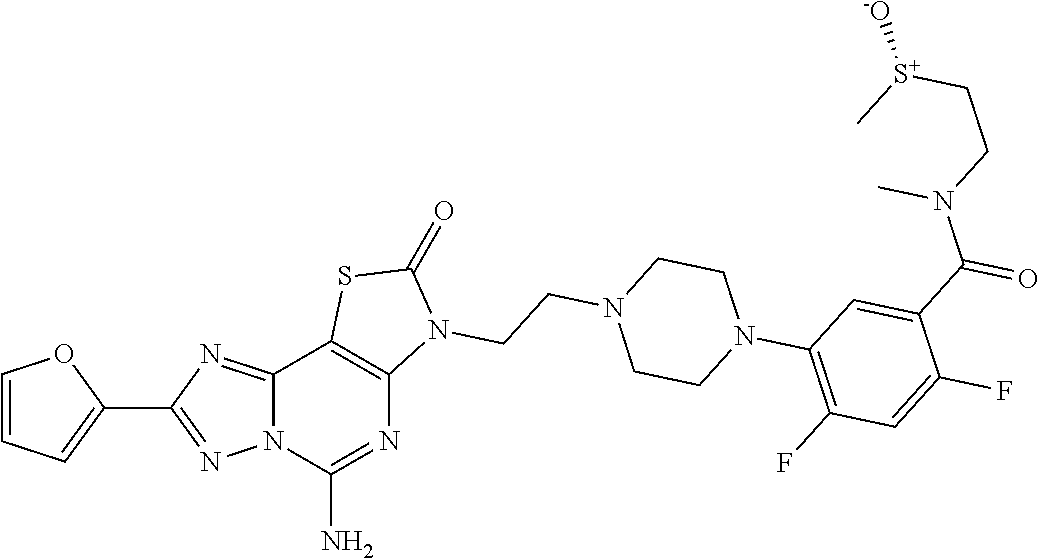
C1=CC=C(C2=NN3C(=N2)C2=C(N=C3N)N(CCN3CCN(C4=C(F)C=C(F)C(C(=O)N(CC[S+]([-O])C)C)=C4)CC3)C(=O)S2)O1
